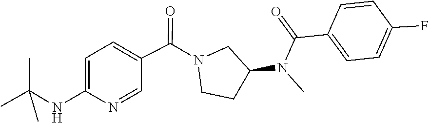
N(C)(C1CCN(C(C2=CC=C(NC(C)(C)C)N=C2)=O)C1)C(C1=CC=C(F)C=C1)=O
